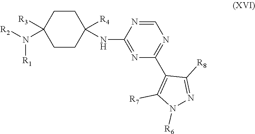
C1CC([R4])(NC2=NC(C3=C([R7])N([R6])N=C3[R8])=NC=N2)CCC1([R3])N([R2])[R1]
